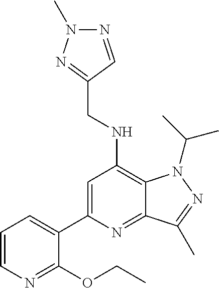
C1=CN=C(OCC)C(C2=CC(NCC3=NN(C)N=C3)=C3C(=N2)C(C)=NN3C(C)C)=C1
